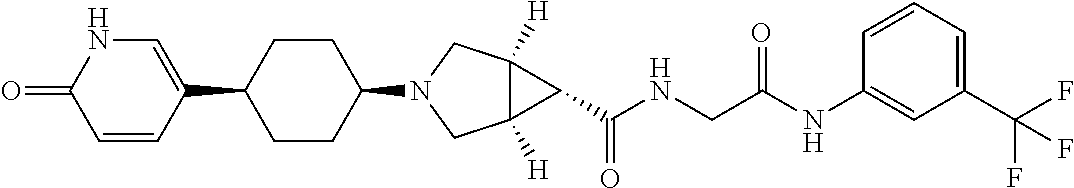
C1(C2CCC(N3CC4([H])C([H])(C3)C4C(NCC(=O)NC3=CC(C(F)(F)F)=CC=C3)=O)CC2)=CNC(=O)C=C1
